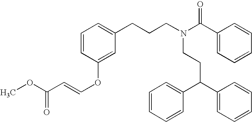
N(CCC(C1=CC=CC=C1)C1=CC=CC=C1)(CCCC1=CC=CC(OC=CC(=O)OC)=C1)C(C1=CC=CC=C1)=O
